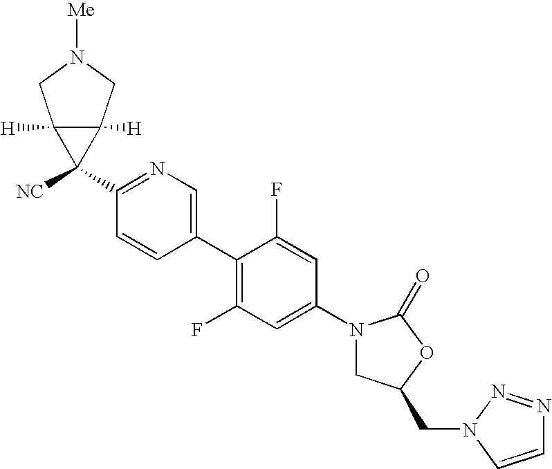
C1(N2CC(CN3N=NC=C3)OC2=O)=CC(F)=C(C2=CN=C(C3([NC])C4([H])C3([H])CN([Me])C4)C=C2)C(F)=C1
